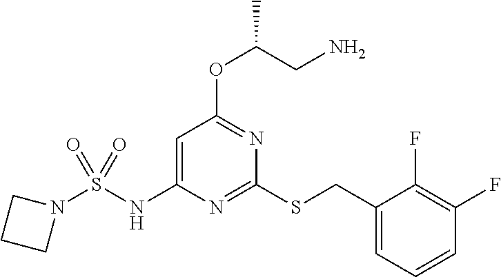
S(NC1=CC(OC(CN)C)=NC(SCC2=CC=CC(F)=C2F)=N1)(=O)(=O)N1CCC1
